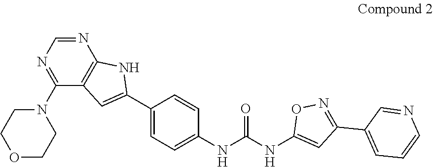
N1(C2=NC=NC3=C2C=C(C2=CC=C(NC(NC4=CC(C5=CC=CN=C5)=NO4)=O)C=C2)N3)CCOCC1
